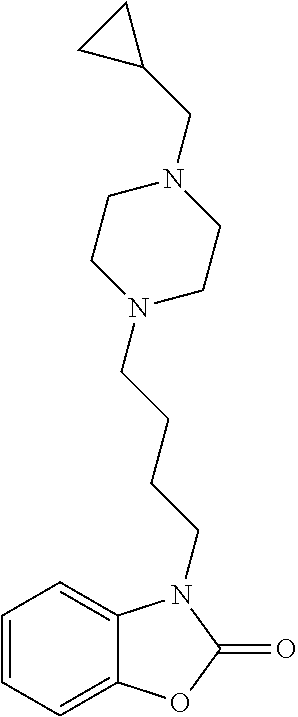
C1=CC=C2C(=C1)N(CCCCN1CCN(CC3CC3)CC1)C(=O)O2
